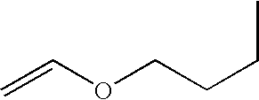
C=COCCCC
